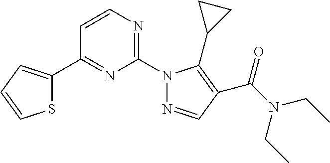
C1=CC(C2=CC=CS2)=NC(N2N=CC(C(N(CC)CC)=O)=C2C2CC2)=N1
